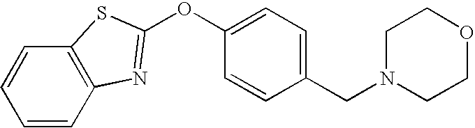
C1=CC2=C(C=C1)SC(OC1=CC=C(CN3CCOCC3)C=C1)=N2
